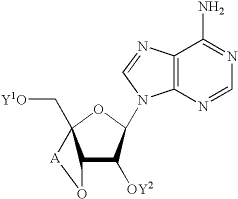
C12C([OY2])C(N3C4=C(C(N)=NC=N4)N=C3)OC1(C[Y1O])[A]O2
